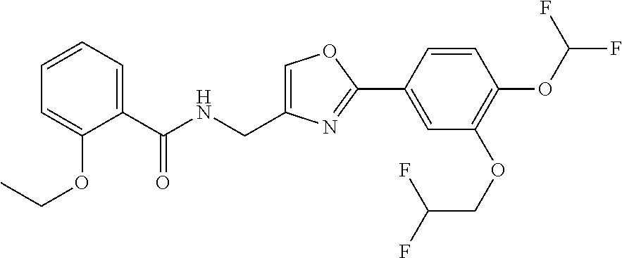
C1=C(CNC(C2=CC=CC=C2OCC)=O)N=C(C2=CC(OCC(F)F)=C(OC(F)F)C=C2)O1
